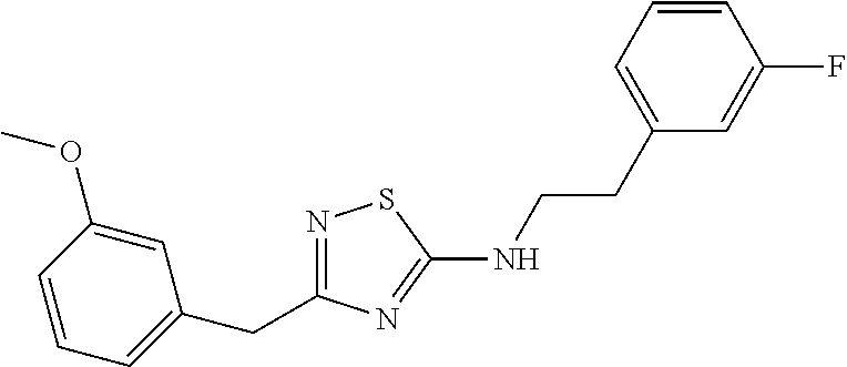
N1=C(CC2=CC=CC(OC)=C2)N=C(NCCC2=CC=CC(F)=C2)S1
